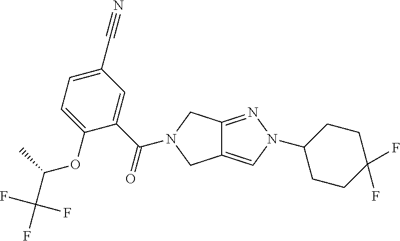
C12=NN(C3CCC(F)(F)CC3)C=C1CN(C(C1=CC(C#N)=CC=C1OC(C(F)(F)F)C)=O)C2
